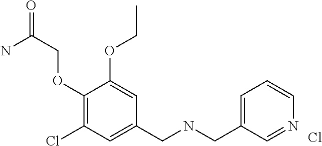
Cl.NC(COC1=C(Cl)C=C(CNCC2=CC=CN=C2)C=C1OCC)=O
